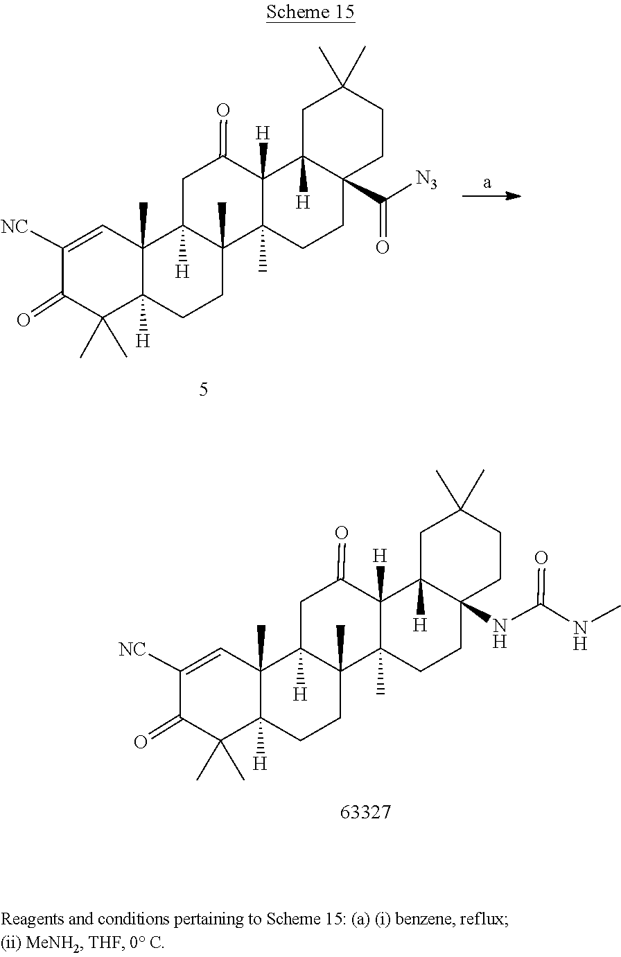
C12([H])CC(=O)C3([H])C4([H])CC(C)(C)CCC4(C([N3])=O)CCC3(C)C1(C)CCC1([H])C2(C)C=C([NC])C(=O)C1(C)C.N(C12C([H])(C3([H])C(=O)CC4([H])C5(C)C([H])(CCC4(C)C3(C)CC1)C(C)(C)C(=O)C([NC])=C5)CC(C)(C)CC2)C(NC)=O
